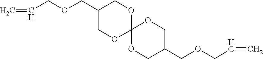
C1(COCC=C)COC2(OC1)OCC(COCC=C)CO2
